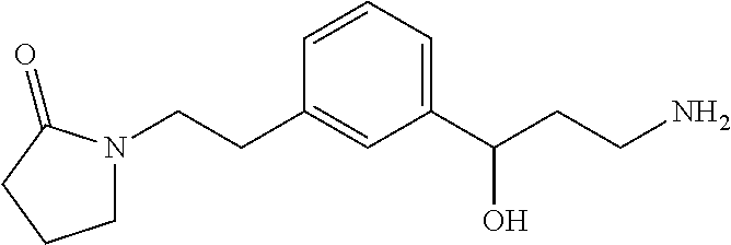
C1N(CCC2=CC(C(CCN)O)=CC=C2)C(=O)CC1
